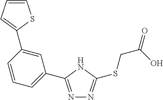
N1=C(C2=CC=CC(C3=CC=CS3)=C2)NC(SCC(O)=O)=N1
